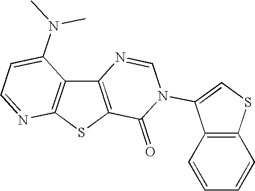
C12=C(SC3=C1C(N(C)C)=CC=N3)C(=O)N(C1=CSC3=C1C=CC=C3)C=N2
